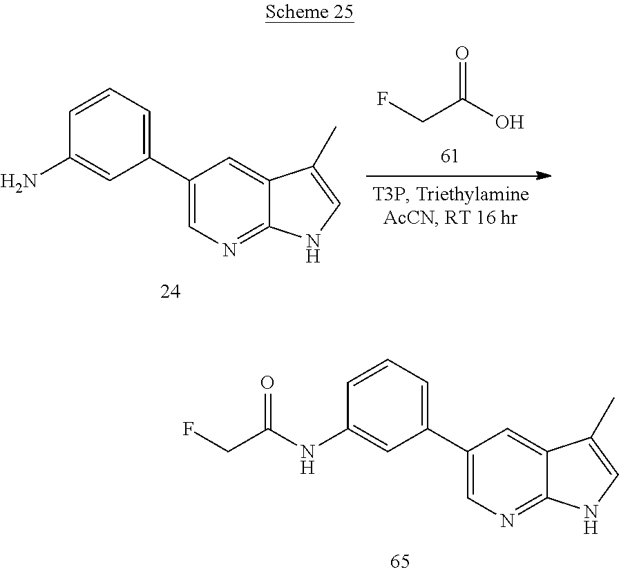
C1(C2=CC=CC(NC(CF)=O)=C2)=CN=C2C(=C1)C(C)=CN2.FCC(O)=O.C1(C2=CC=CC(N)=C2)=CN=C2C(=C1)C(C)=CN2
